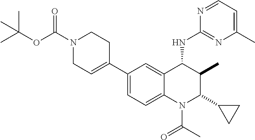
C1(C2=CCN(C(OC(C)(C)C)=O)CC2)=CC=C2C(=C1)C(NC1=NC(C)=CC=N1)C(C)C(C1CC1)N2C(=O)C
